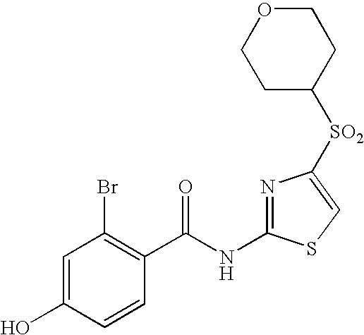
C1=C(O)C=CC(C(NC2=NC([SO2]C3CCOCC3)=CS2)=O)=C1Br
